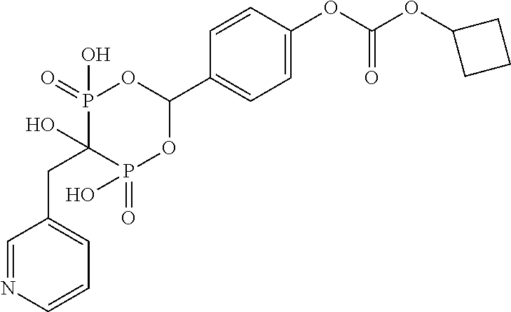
C(C1(O)P(=O)(O)OC(C2=CC=C(OC(OC3CCC3)=O)C=C2)OP1(=O)O)C1=CC=CN=C1
